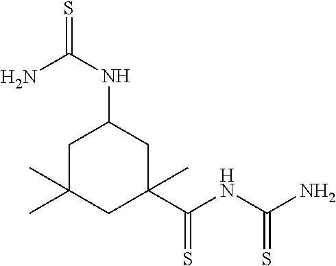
C1(C(NC(N)=S)=S)(C)CC(NC(=S)N)CC(C)(C)C1
